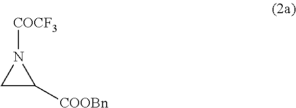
C1C([COOBn])N1[COCF3]
